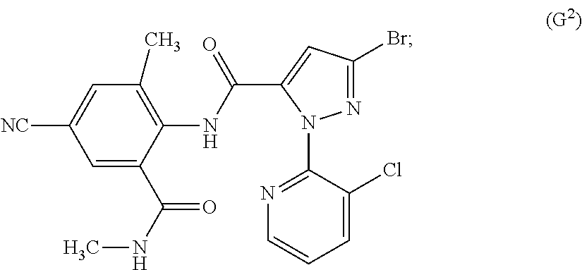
C1(C)=C(NC(=O)C2=CC(Br)=NN2C2=NC=CC=C2Cl)C(C(NC)=O)=CC([NC])=C1
